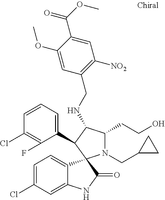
C1=C(Cl)C=C2C(=C1)C1(C(=O)N2)N(CC2CC2)C(CCO)C(NCC2=C([NO2])C=C(C(OC)=O)C(OC)=C2)C1C1=CC=CC(Cl)=C1F
